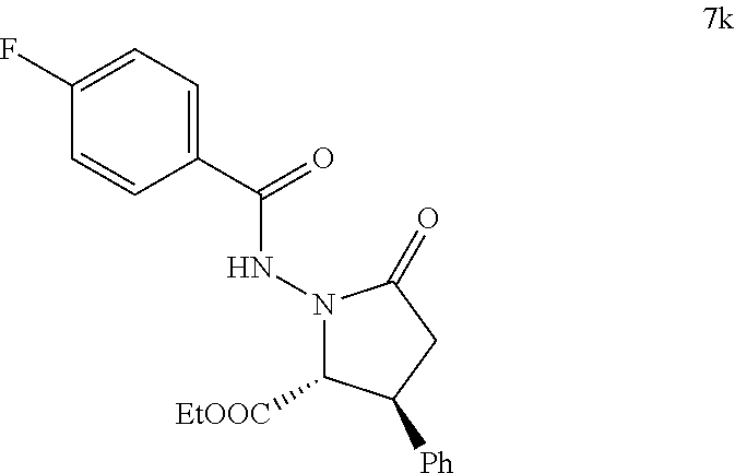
C1(F)=CC=C(C(=O)NN2C([EtOOC])C([Ph])CC2=O)C=C1
